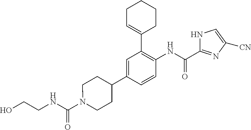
C(CNC(N1CCC(C2=CC(C3=CCCCC3)=C(NC(C3=NC([CN])=CN3)=O)C=C2)CC1)=O)O
